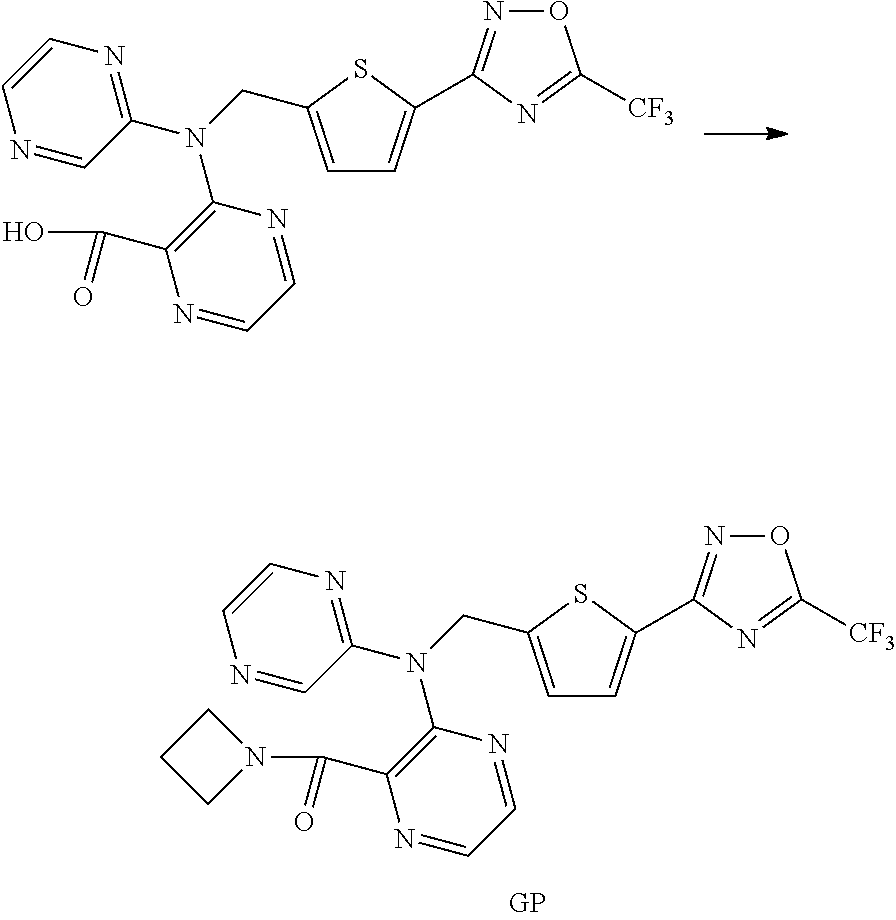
C1=C(CN(C2=NC=CN=C2)C2=C(C(O)=O)N=CC=N2)SC(C2=NOC([CF3])=N2)=C1.C1=C(CN(C2=NC=CN=C2)C2=C(C(N3CCC3)=O)N=CC=N2)SC(C2=NOC([CF3])=N2)=C1
